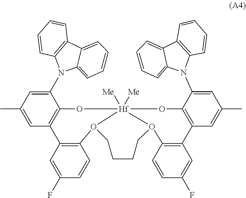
C1(N2C3=C(C4=CC=CC=C42)C=CC=C3)=CC(C)=CC2=C1O[Hf]13([Me])([Me])O(C4=C(C5=C(C(N6C7=CC=CC=C7C7=C6C=CC=C7)=CC(C)=C5)O1)C=C(F)C=C4)CCCCO3C1=C2C=C(F)C=C1
